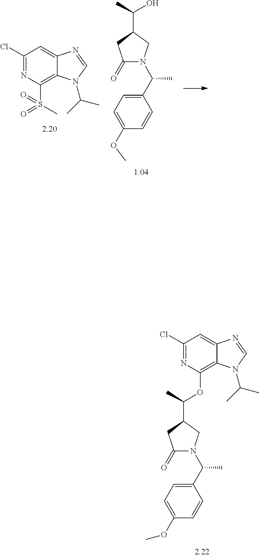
OC(C)C1CN(C(C2=CC=C(OC)C=C2)C)C(=O)C1.C1(Cl)=NC(S(=O)(C)=O)=C2C(=C1)N=CN2C(C)C.C1(Cl)=NC(OC(C)C2CN(C(C3=CC=C(OC)C=C3)C)C(=O)C2)=C2C(=C1)N=CN2C(C)C
